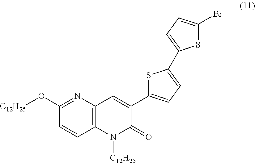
C1(O[C12H25])=NC2=C(C=C1)N([C12H25])C(=O)C(C1=CC=C(C3=CC=C(Br)S3)S1)=C2
